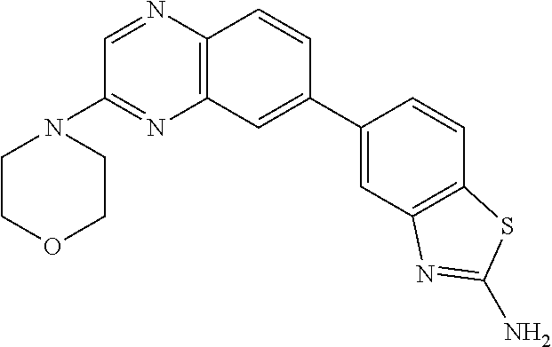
C12=C(C=C(C3=CC4=C(C=C3)SC(N)=N4)C=C1)N=C(N1CCOCC1)C=N2
